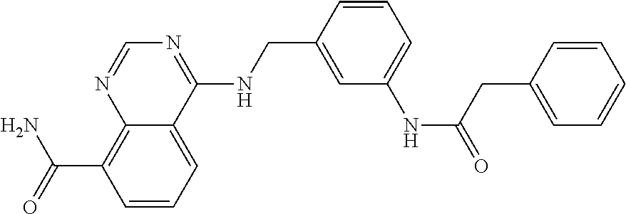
C(C1=C2N=CN=C(NCC3=CC(NC(=O)CC4=CC=CC=C4)=CC=C3)C2=CC=C1)(N)=O
